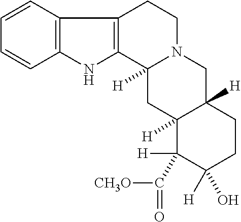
C1=CC=CC2=C1C1=C(N2)C2([H])N(CC1)CC1([H])C([H])(C2)C([H])(C(=O)[CH3O])C([H])(O)CC1
